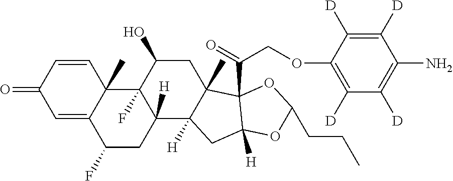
C1(F)CC2([H])C(F)(C3(C)C1=CC(=O)C=C3)C(O)CC1(C)C2([H])CC2([H])C1(C(COC1=C([D])C([D])=C(N)C([D])=C1[D])=O)OC(CCC)O2
